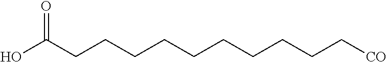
OC(CCCCCCCCCC[CO])=O
